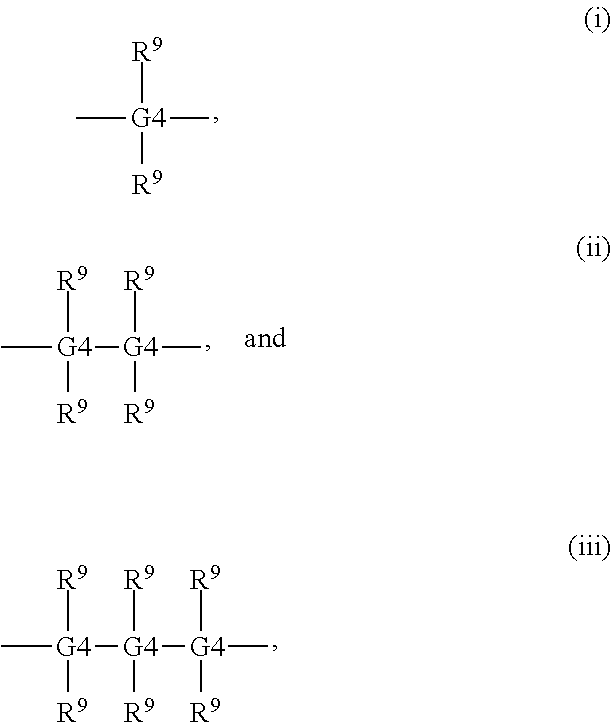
[R9][G4]([R9])(C)C.[R9][G4]([R9])(C)[G4]([R9])([R9])C.[R9][G4]([R9])(C)[G4]([R9])([R9])[G4]([R9])([R9])C
